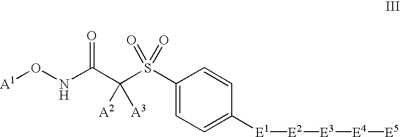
[A1]ONC(C(S(C1=CC=C([E1][E2][E3][E4][E5])C=C1)(=O)=O)([A2])[A3])=O
